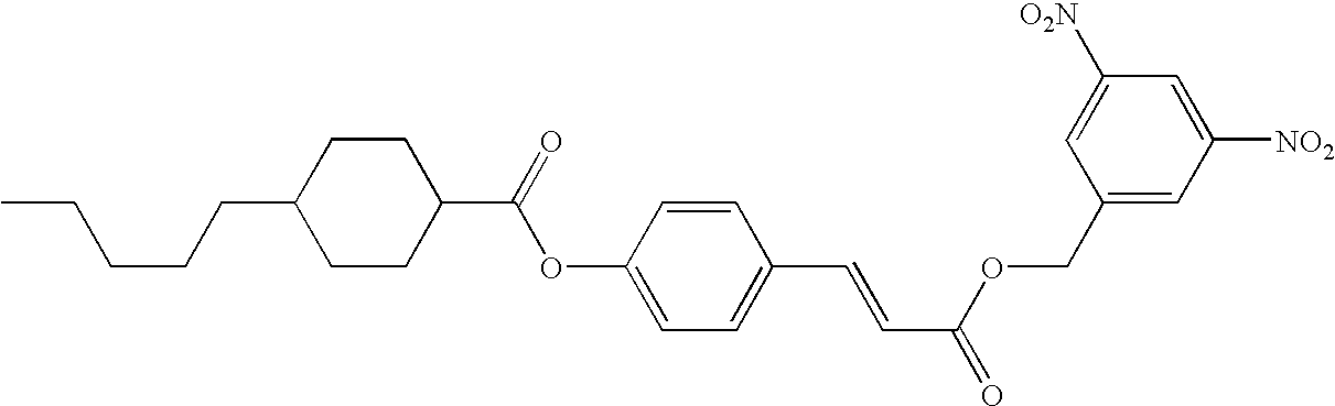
CCCCCC1CCC(C(OC2=CC=C(C=CC(OCC3=CC([NO2])=CC([O2N])=C3)=O)C=C2)=O)CC1
